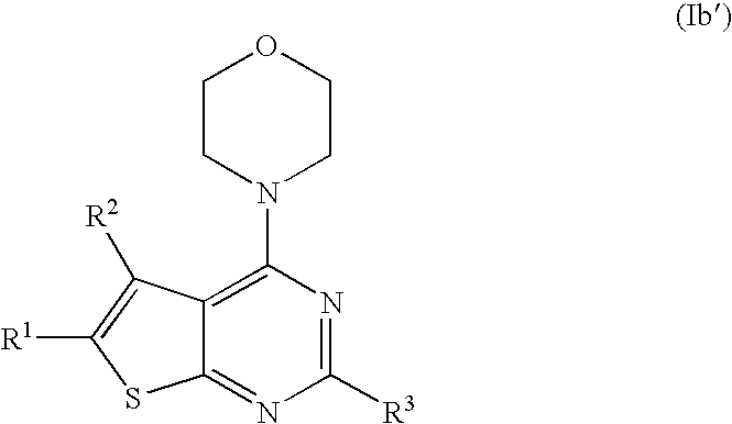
C12=C(N3CCOCC3)N=C([R3])N=C1SC([R1])=C2[R2]
